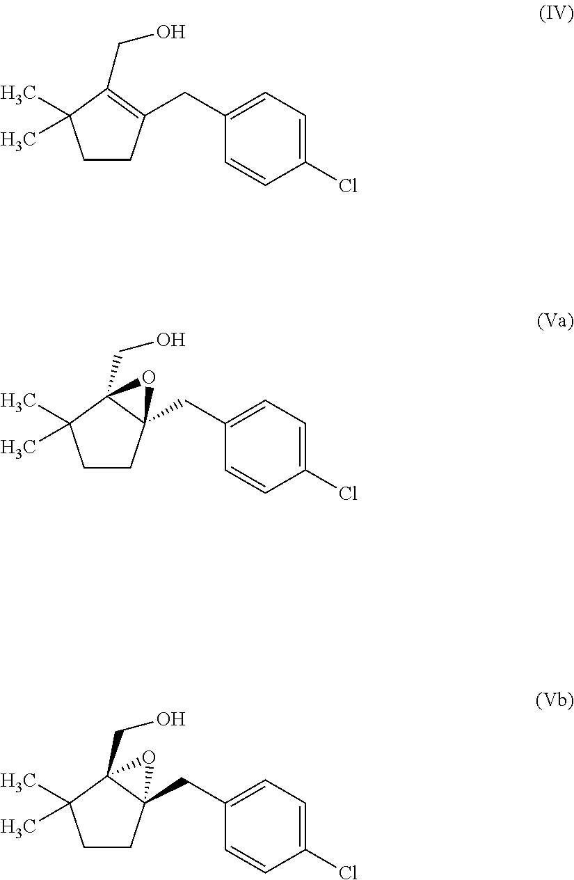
C1CC(CC2=CC=C(Cl)C=C2)=C(CO)C1(C)C.C1CC2(CC3=CC=C(Cl)C=C3)C(CO)(C1(C)C)O2.C1CC2(CC3=CC=C(Cl)C=C3)C(CO)(C1(C)C)O2
